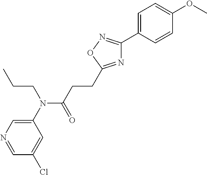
C1(N(C(CCC2=NC(C3=CC=C(OC)C=C3)=NO2)=O)CCC)=CN=CC(Cl)=C1
